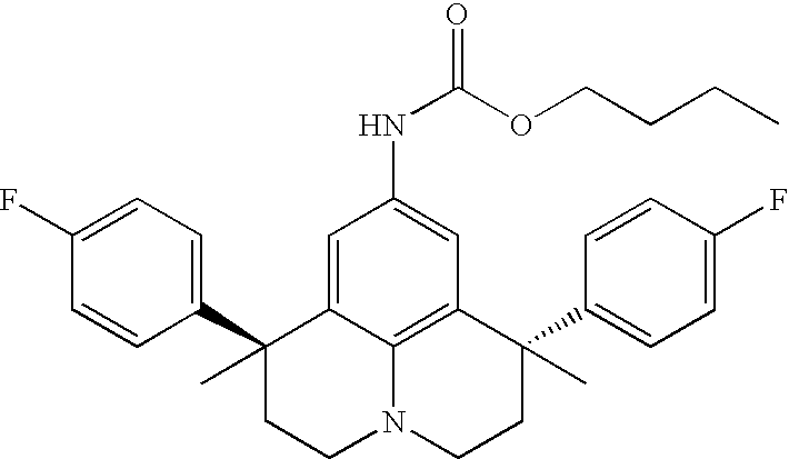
C1(F)=CC=C(C2(C)CCN3C4=C(C(C5=CC=C(F)C=C5)(C)CC3)C=C(NC(=O)OCCCC)C=C24)C=C1
